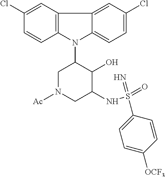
N1(C2CN([Ac])CC(NS(=O)(=N)C3=CC=C([OCF3])C=C3)C2O)C2=C(C3=CC(Cl)=CC=C13)C=C(Cl)C=C2
